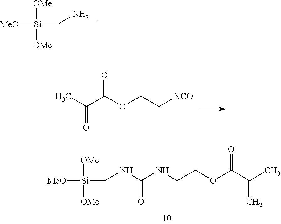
CC(C(OCC[NCO])=O)=O.[Si]([MeO])([OMe])([OMe])CNC(NCCOC(C(C)=C)=O)=O.[Si]([MeO])([OMe])([OMe])CN
